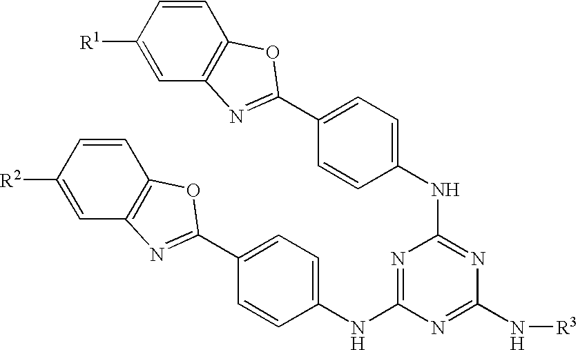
C1=CC([R2])=CC2=C1OC(C1=CC=C(NC3=NC(NC4=CC=C(C5=NC6=C(C=CC([R1])=C6)O5)C=C4)=NC(N[R3])=N3)C=C1)=N2
